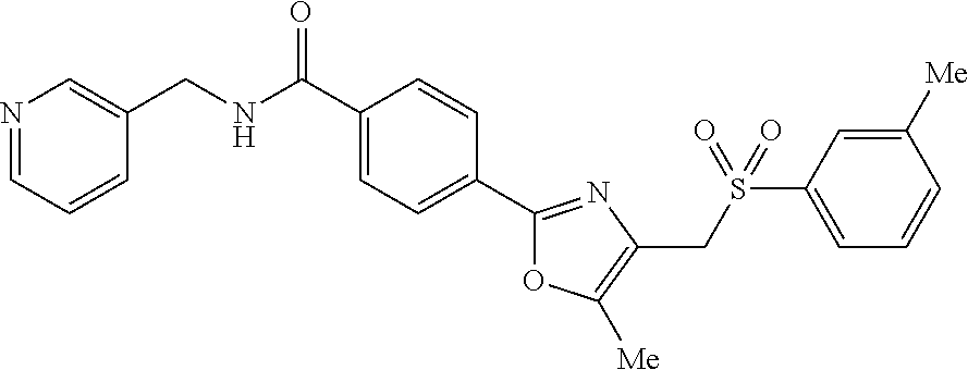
N1=CC=CC(CNC(C2=CC=C(C3=NC(CS(C4=CC=CC([Me])=C4)(=O)=O)=C([Me])O3)C=C2)=O)=C1
